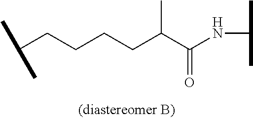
C(CCCCC(C(NC(C)C)=O)C)(C)C
